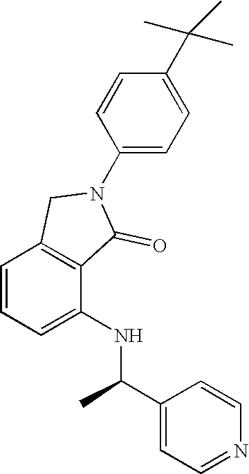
C1=CC=C(NC(C2=CC=NC=C2)C)C2=C1CN(C1=CC=C(C(C)(C)C)C=C1)C2=O
